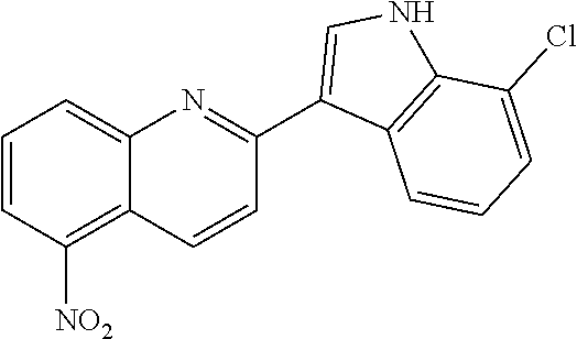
C1=CC([NO2])=C2C(=C1)N=C(C1=CNC3=C1C=CC=C3Cl)C=C2
